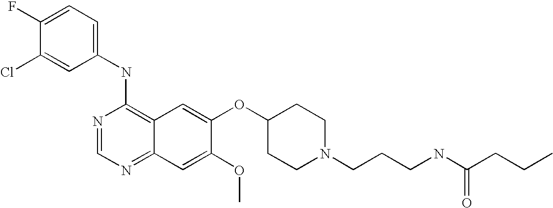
C1=C(Cl)C(F)=CC=C1NC1=C2C(=NC=N1)C=C(OC)C(OC1CCN(CCCNC(CCC)=O)CC1)=C2
